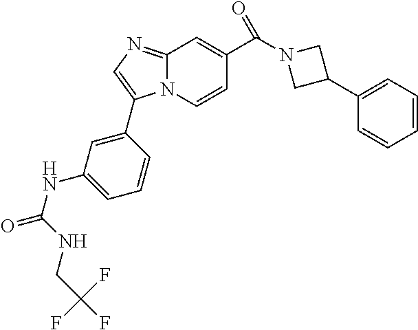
C1(NC(=O)NCC(F)(F)F)=CC=CC(C2=CN=C3N2C=CC(C(N2CC(C4=CC=CC=C4)C2)=O)=C3)=C1
